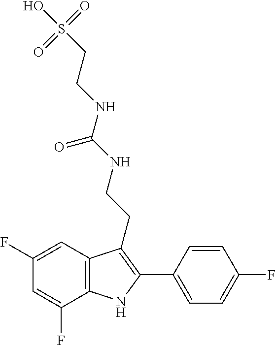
C(CNC(=O)NCCC1=C(C2=CC=C(F)C=C2)NC2=C1C=C(F)C=C2F)S(O)(=O)=O
